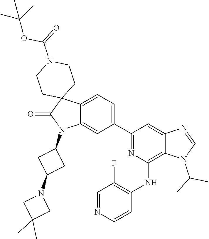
C1=NC=CC(NC2=C3C(=CC(C4=CC=C5C(=C4)N(C4CC(N6CC(C)(C)C6)C4)C(=O)C54CCN(C(OC(C)(C)C)=O)CC4)=N2)N=CN3C(C)C)=C1F
